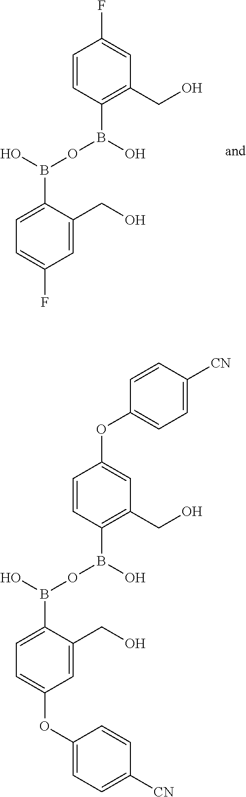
C1=CC(B(O)OB(C2=CC=C(F)C=C2CO)O)=C(CO)C=C1F.C1=CC(B(O)OB(C2=CC=C(OC3=CC=C([CN])C=C3)C=C2CO)O)=C(CO)C=C1OC1=CC=C([CN])C=C1
